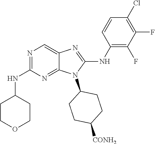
N1=C(NC2CCOCC2)N=C2C(=C1)N=C(NC1=C(F)C(F)=C(Cl)C=C1)N2C1CCC([CONH2])CC1
